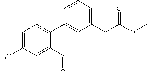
C1=CC=C(CC(OC)=O)C=C1C1=CC=C([F3C])C=C1C=O
